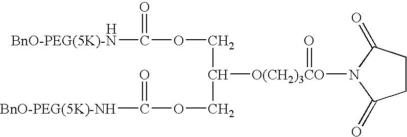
C1CC(=O)N([O(CH2)3CO](=O)C(COC([BnO-PEG(5K)-N])=O)COC([BnO-PEG(5K)-NH])=O)C1=O.[H]
